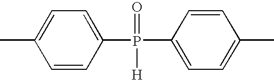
C1=C(P(C2=CC=C(C)C=C2)(=O)[H])C=CC(C)=C1
